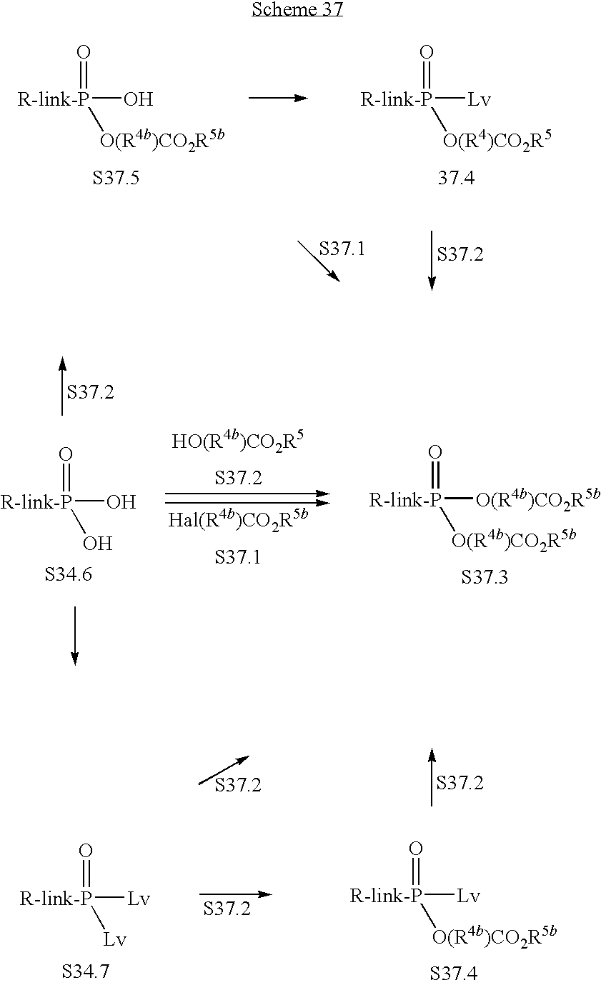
[R-link-P](=O)(O)[O(R4b)CO2R5b].[R-link-P](=O)([Lv])[O(R4)CO2R5].[R-link-P](=O)([O(R4b)CO2R5b])[O(R4b)CO2R5b].[R-link-P](=O)(O)O.[R-link-P](=O)([Lv])[Lv].[R-link-P](=O)([Lv])[O(R4b)CO2R5b]
